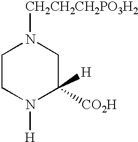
C1CN([H])C([H])([CO2H])CN1[CH2CH2CH2PO3H2]
